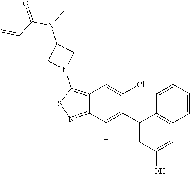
C1(C2=C(F)C3=NSC(N4CC(N(C)C(C=C)=O)C4)=C3C=C2Cl)=CC(O)=CC2=C1C=CC=C2
